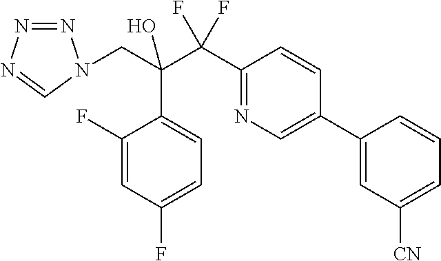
C1(F)=CC(F)=CC=C1C(CN1N=NN=C1)(C(C1=NC=C(C2=CC([CN])=CC=C2)C=C1)(F)F)O
